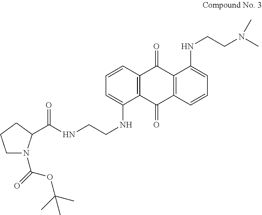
C1=CC2=C(C(NCCNC(=O)C3N(C(=O)OC(C)(C)C)CCC3)=C1)C(=O)C1=C(C2=O)C(NCCN(C)C)=CC=C1
